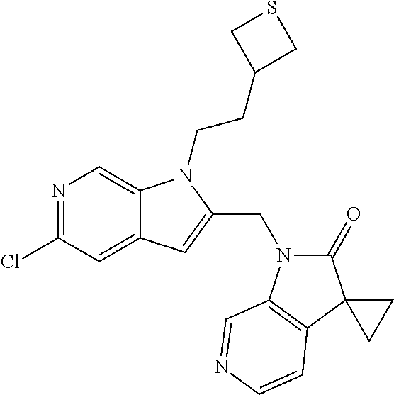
N1=C(Cl)C=C2C(=C1)N(CCC1CSC1)C(CN1C(=O)C3(C4=C1C=NC=C4)CC3)=C2
